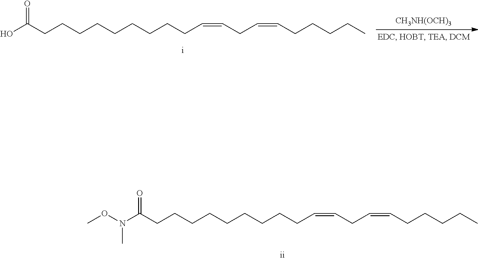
OC(CCCCCCCCCC=CCC=CCCCCC)=O.[CH3NH(OCH)3].N(C(CCCCCCCCCC=CCC=CCCCCC)=O)(OC)C
